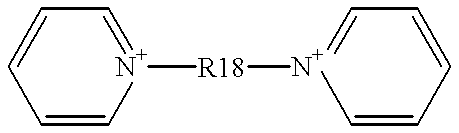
[N+]1([R18][N+]2=CC=CC=C2)=CC=CC=C1
